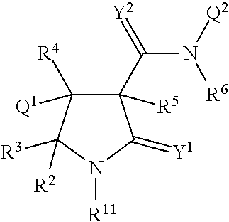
C1(C(=[Y2])N([Q2])[R6])([R5])C([Q1])([R4])C([R3])([R2])N([R11])C1=[Y1]
